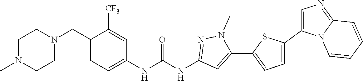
N1(C)CCN(CC2=CC=C(NC(=O)NC3=NN(C)C(C4=CC=C(C5=CN=C6N5C=CC=C6)S4)=C3)C=C2[CF3])CC1
